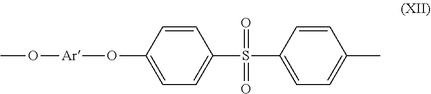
O(C1=CC=C(S(=O)(C2=CC=C(C)C=C2)=O)C=C1)[Ar]OC
